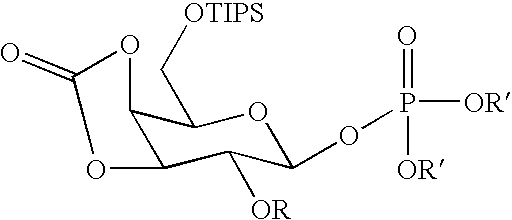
C12C(C[OTIPS])OC(OP([OR])(=O)[OR])C([OR])C1OC(=O)O2
